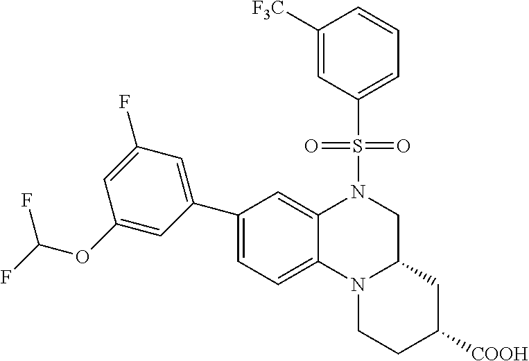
C1(C2=CC=C3C(=C2)N(S(=O)(=O)C2=CC=CC([F3C])=C2)CC2N3CCC([COOH])C2)=CC(F)=CC(OC(F)F)=C1
